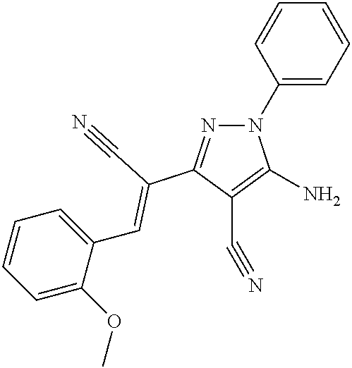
N1(C2=CC=CC=C2)N=C(C(C#N)=CC2=CC=CC=C2OC)C(C#N)=C1N
